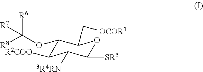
C1(OC([R8])([R6])[R7])C([R2COO])C([3R4RN])C([SR5])OC1C[OCOR1]
